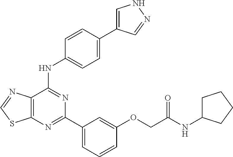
C12=C(C(NC3=CC=C(C4=CNN=C4)C=C3)=NC(C3=CC=CC(OCC(NC4CCCC4)=O)=C3)=N1)N=CS2
